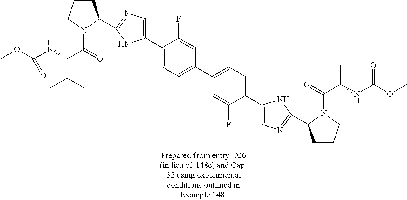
C1CCN(C(=O)C(NC(OC)=O)C(C)C)C1C1=NC=C(C2=CC=C(C3=CC=C(C4=CN=C(C5CCCN5C(=O)C(NC(OC)=O)C)N4)C(F)=C3)C=C2F)N1
